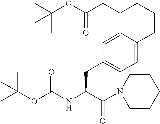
C(OC(NC(C(=O)N1CCCCC1)CC1=CC=C(CCCCCC(OC(C)(C)C)=O)C=C1)=O)(C)(C)C
